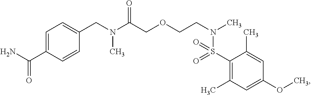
C1(CN(C(COCCN(C)S(C2=C(C)C=C(OC)C=C2C)(=O)=O)=O)C)=CC=C(C(N)=O)C=C1
